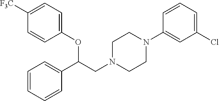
C1(OC(CN2CCN(C3=CC(Cl)=CC=C3)CC2)C2=CC=CC=C2)=CC=C([F3C])C=C1
